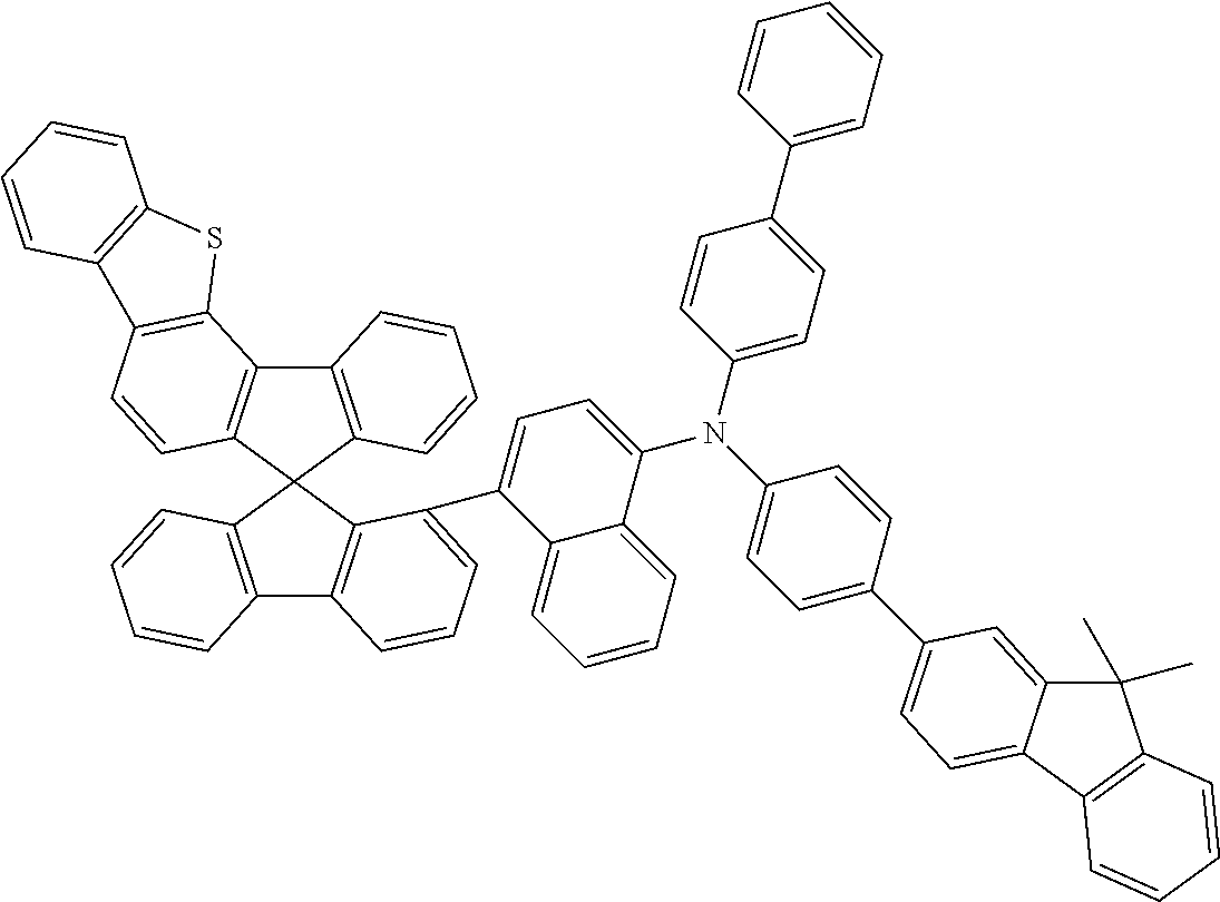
C12=C(C3(C4=C1C1=C(C=C4)C4=C(S1)C=CC=C4)C1=C(C4=C3C(C3=CC=C(N(C5=CC=C(C6=CC=CC=C6)C=C5)C5=CC=C(C6=CC=C7C(=C6)C(C)(C)C6=C7C=CC=C6)C=C5)C5=CC=CC=C35)=CC=C4)C=CC=C1)C=CC=C2
